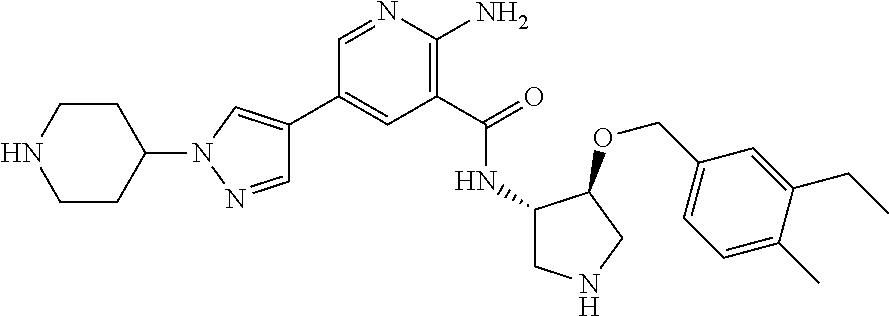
C1=NN(C2CCNCC2)C=C1C1=CC(C(=O)NC2CNCC2OCC2=CC=C(C)C(CC)=C2)=C(N)N=C1
